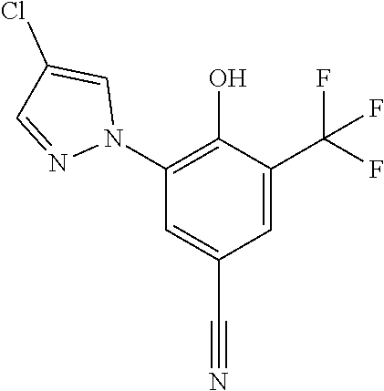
C1=C(C(F)(F)F)C(O)=C(N2C=C(Cl)C=N2)C=C1C#N
